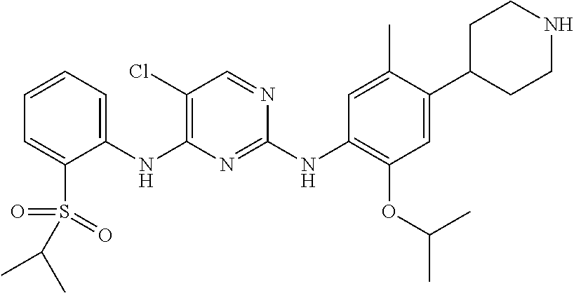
C1(NC2=C(Cl)C=NC(NC3=C(OC(C)C)C=C(C4CCNCC4)C(C)=C3)=N2)=CC=CC=C1S(=O)(=O)C(C)C
